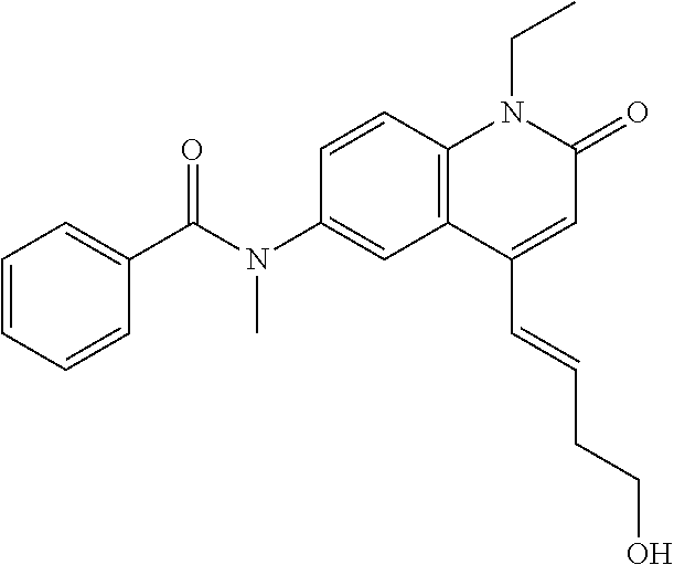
N(C1=CC2=C(C=C1)N(CC)C(=O)C=C2C=CCCO)(C(C1=CC=CC=C1)=O)C
